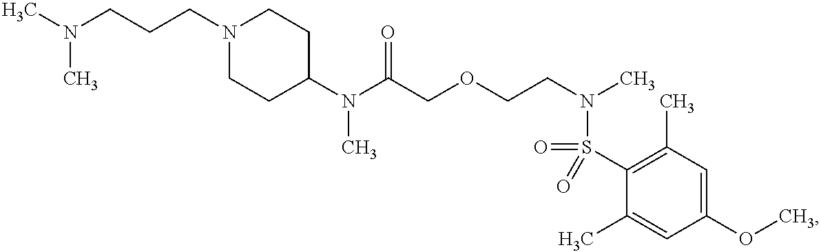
N(C(COCCN(C)S(C1=C(C)C=C(OC)C=C1C)(=O)=O)=O)(C)C1CCN(CCCN(C)C)CC1
